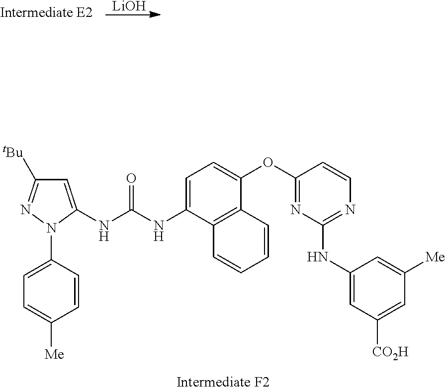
[LiOH].C1([tBu])=NN(C2=CC=C([Me])C=C2)C(NC(NC2=CC=C(OC3=NC(NC4=CC([CO2H])=CC([Me])=C4)=NC=C3)C3=C2C=CC=C3)=O)=C1
